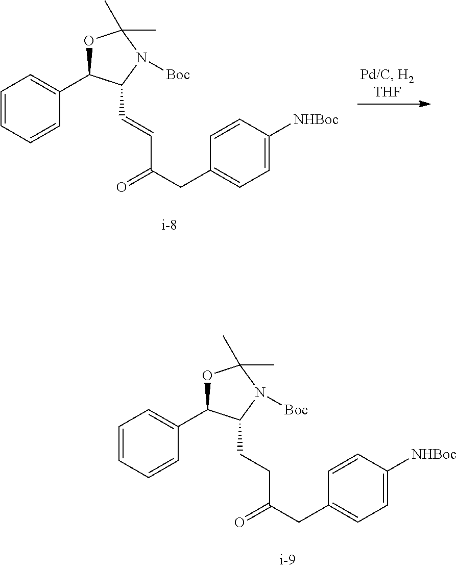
C1=CC=CC(C2OC(C)(C)N([Boc])C2C=CC(CC2=CC=C([NHBoc])C=C2)=O)=C1.C1=CC=CC(C2OC(C)(C)N([Boc])C2CCC(CC2=CC=C([NHBoc])C=C2)=O)=C1
